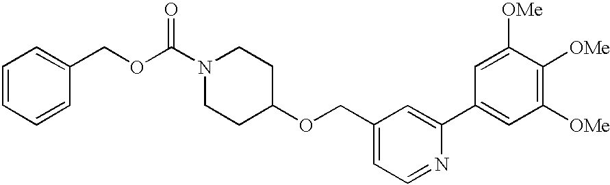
C1=CC=CC(COC(N2CCC(OCC3=CC=NC(C4=CC([OMe])=C([OMe])C([OMe])=C4)=C3)CC2)=O)=C1
